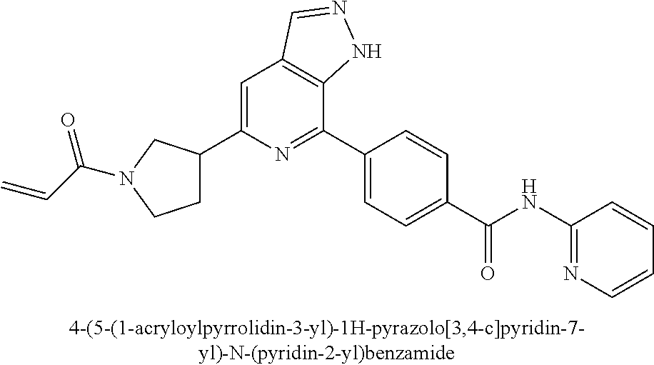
C1C(C2=CC3=C(C(C4=CC=C(C(NC5=NC=CC=C5)=O)C=C4)=N2)NN=C3)CN(C(C=C)=O)C1
